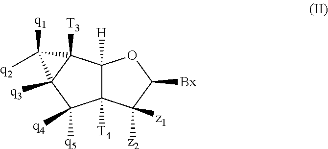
C12([T4])C([H])(C3([T3])C([q3])(C1([q4])[q5])C3([q1])[q2])OC([Bx])C2([z1])[z2]
